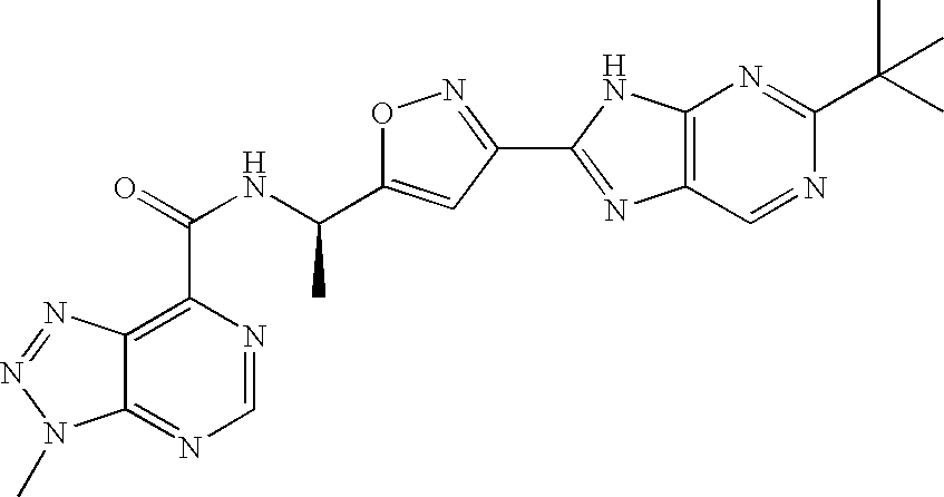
C12=NC=NC(C(=O)NC(C3=CC(C4=NC5=C(N4)N=C(C(C)(C)C)N=C5)=NO3)C)=C1N=NN2C
